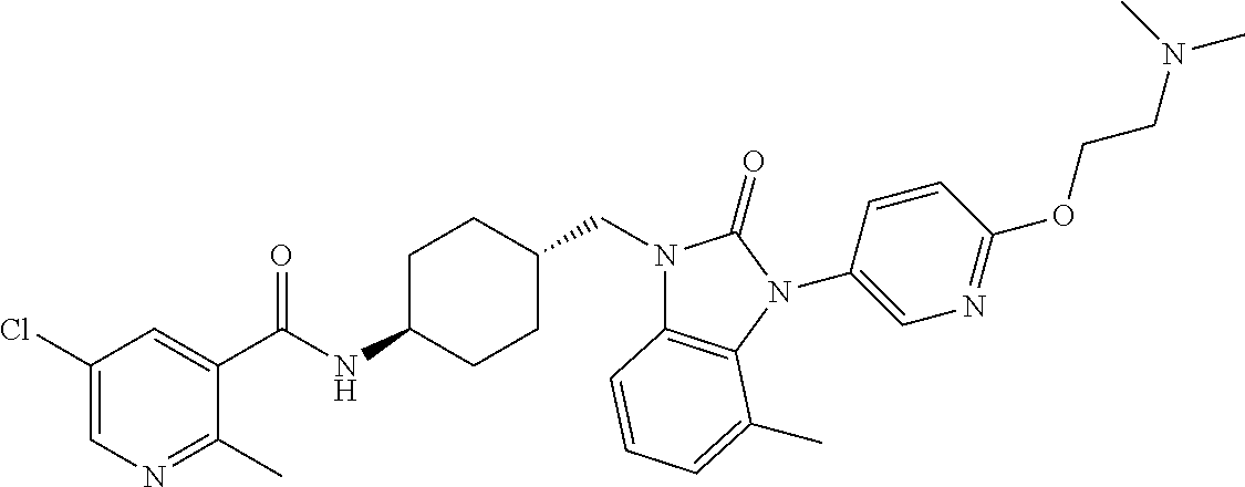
C1(C(NC2CCC(CN3C4=C(N(C5=CN=C(OCCN(C)C)C=C5)C3=O)C(C)=CC=C4)CC2)=O)=CC(Cl)=CN=C1C
